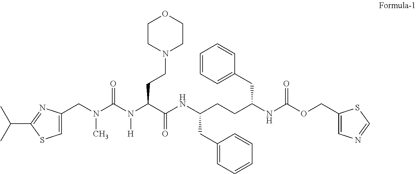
C1=C(CN(C)C(N([H])C(CCN2CCOCC2)C(=O)NC(CCC(NC(=O)OCC2=CN=CS2)CC2=CC=CC=C2)CC2=CC=CC=C2)=O)N=C(C(C)C)S1
